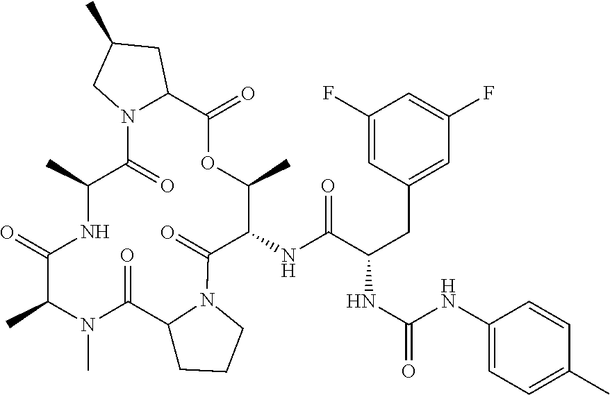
CC1N(C)C(=O)C2CCCN2C(=O)C(NC(C(NC(=O)NC2=CC=C(C)C=C2)CC2=CC(F)=CC(F)=C2)=O)C(C)OC(=O)C2N(C(=O)C(C)NC1=O)CC(C)C2
